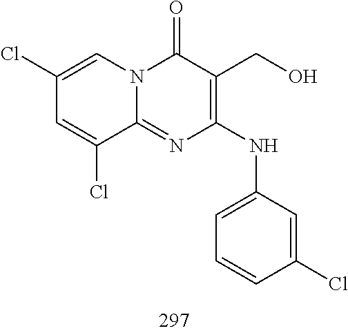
C1=C(Cl)C=C(Cl)C2=NC(NC3=CC=CC(Cl)=C3)=C(CO)C(=O)N12
